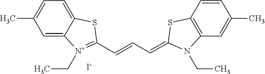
C1=C2C(=CC=C1C)SC(C=CC=C1SC3=C(C=C(C)C=C3)N1CC)=[N+]2CC.[I-]
